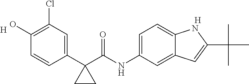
[H].C1(O)=C(Cl)C=C(C2(C(NC3=CC=C4C(=C3)C=C(C(C)(C)C)N4)=O)CC2)C=C1.[H]
